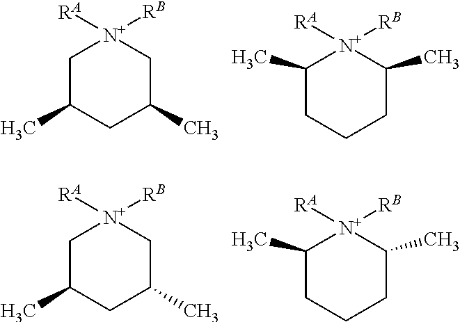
C1C(C)CC(C)C[N+]1([RA])[RB].C1(C)CCCC(C)[N+]1([RA])[RB].C1C(C)CC(C)C[N+]1([RA])[RB].C1(C)CCCC(C)[N+]1([RA])[RB]
